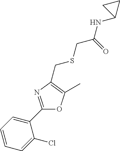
C1=CC=C(C2=NC(CSCC(NC3CC3)=O)=C(C)O2)C(Cl)=C1
